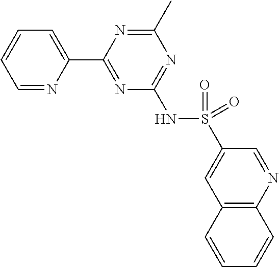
C1=NC(C2=NC(NS(=O)(C3=CC4=C(N=C3)C=CC=C4)=O)=NC(C)=N2)=CC=C1
